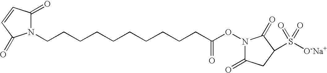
C(CCCCCC(ON1C(=O)CC(S([O-Na+])(=O)=O)C1=O)=O)CCCCN1C(=O)C=CC1=O
